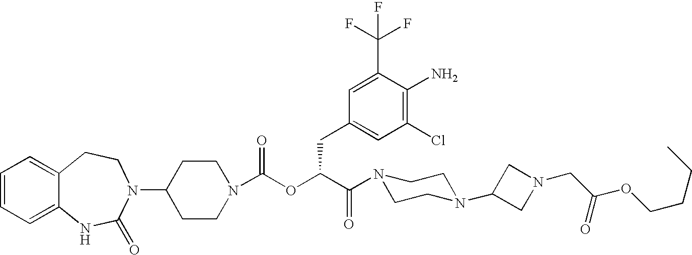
C1(N2C(=O)NC3=CC=CC=C3CC2)CCN(C(OC(C(=O)N2CCN(C3CN(CC(OCCCC)=O)C3)CC2)CC2=CC(Cl)=C(N)C(C(F)(F)F)=C2)=O)CC1
